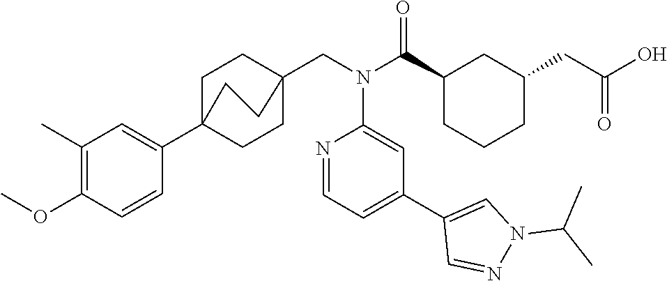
C1(C(N(CC23CCC(C4=CC(C)=C(OC)C=C4)(CC2)CC3)C2=CC(C3=CN(C(C)C)N=C3)=CC=N2)=O)CCCC(CC(O)=O)C1
